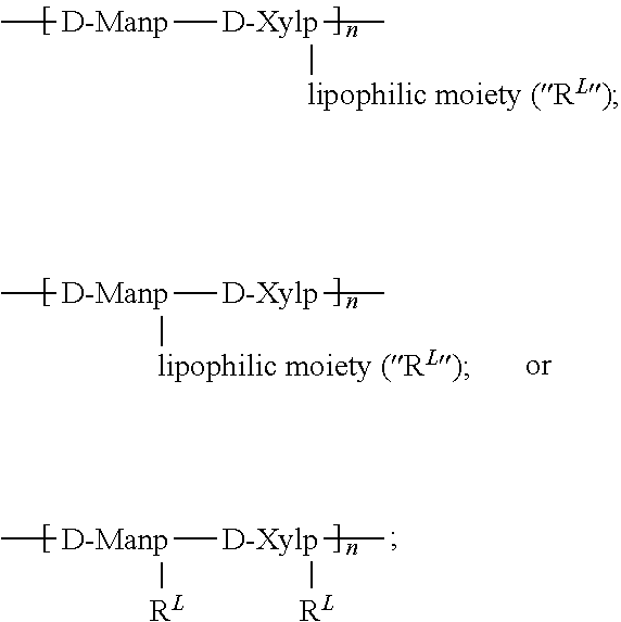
C[D-Manp][D-Xylp](C)[lipophilic moiety (RL)].C[D-Manp]([D-Xylp]C)[lipophilic moiety (RL)].C[D-Manp]([D-Xylp](C)[RL])[RL]
